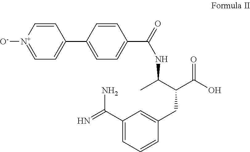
C(C(C(O)=O)CC1=CC(C(=N)N)=CC=C1)(C)NC(C1=CC=C(C2=CC=[N+]([O-])C=C2)C=C1)=O
